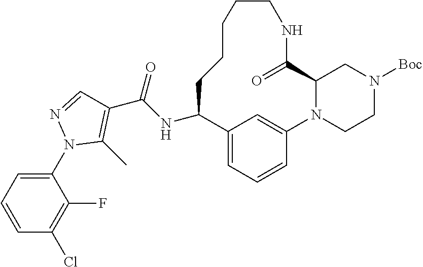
N(C1C2=CC=CC(=C2)N2CCN([Boc])CC2C(=O)NCCCCC1)C(=O)C1=C(C)N(C2=CC=CC(Cl)=C2F)N=C1
